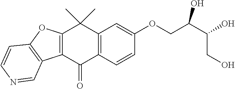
C12=C(C(=O)C3=C(C1(C)C)C=C(OCC(C(O)CO)O)C=C3)C1=C(O2)C=CN=C1
